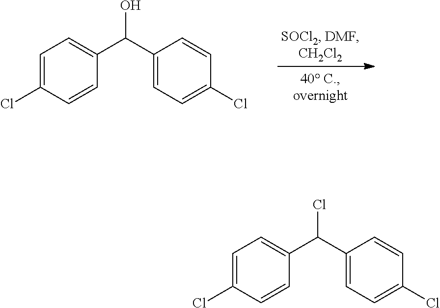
C1=C(Cl)C=CC(C(C2=CC=C(Cl)C=C2)O)=C1.C1=C(Cl)C=CC(C(C2=CC=C(Cl)C=C2)Cl)=C1
